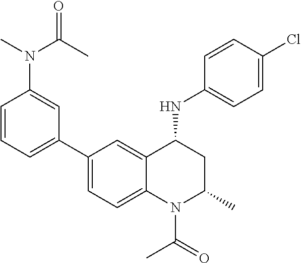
C1(NC2CC(C)N(C(C)=O)C3=CC=C(C4=CC=CC(N(C(C)=O)C)=C4)C=C23)=CC=C(Cl)C=C1
